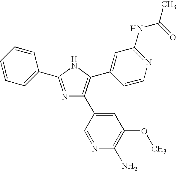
N1=C(C2=CC=CC=C2)NC(C2=CC(NC(=O)C)=NC=C2)=C1C1=CC(OC)=C(N)N=C1
